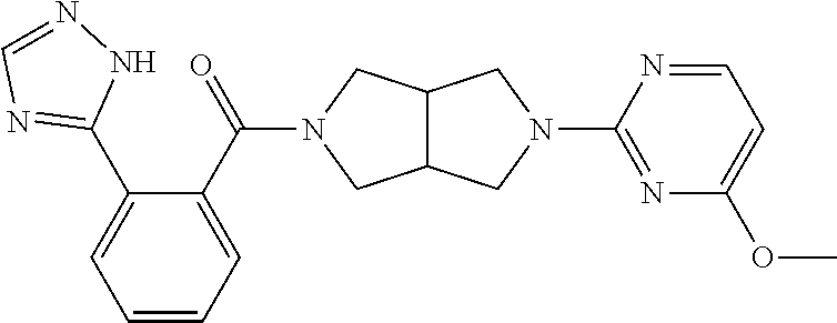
C12C(CN(C3=NC(OC)=CC=N3)C1)CN(C(C1=CC=CC=C1C1=NC=NN1)=O)C2
